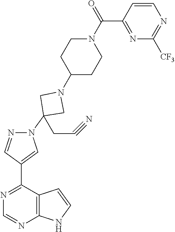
N1=C(C2=CN(C3(CC#N)CN(C4CCN(C(=O)C5=NC([CF3])=NC=C5)CC4)C3)N=C2)C2=C(N=C1)NC=C2
